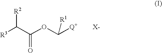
[R3]C(C(OC([Q+])[R1])=O)[R2]
